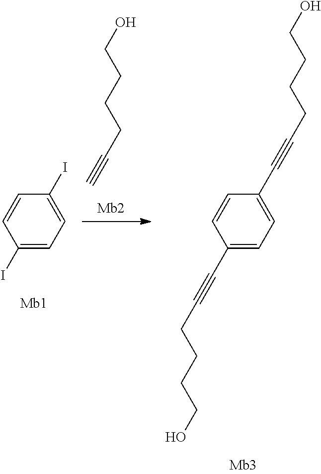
C(CCCCO)#CC1=CC=C(C#CCCCCO)C=C1.C(CCCCO)#C.C1(I)=CC=C(I)C=C1
